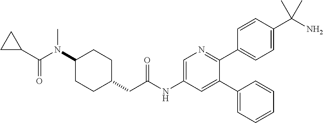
C1(N(C(C2CC2)=O)C)CCC(CC(NC2=CN=C(C3=CC=C(C(N)(C)C)C=C3)C(C3=CC=CC=C3)=C2)=O)CC1
